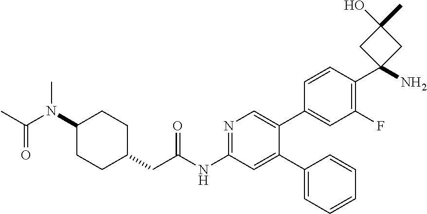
N1=C(NC(CC2CCC(N(C(=O)C)C)CC2)=O)C=C(C2=CC=CC=C2)C(C2=CC(F)=C(C3(N)CC(C)(O)C3)C=C2)=C1
